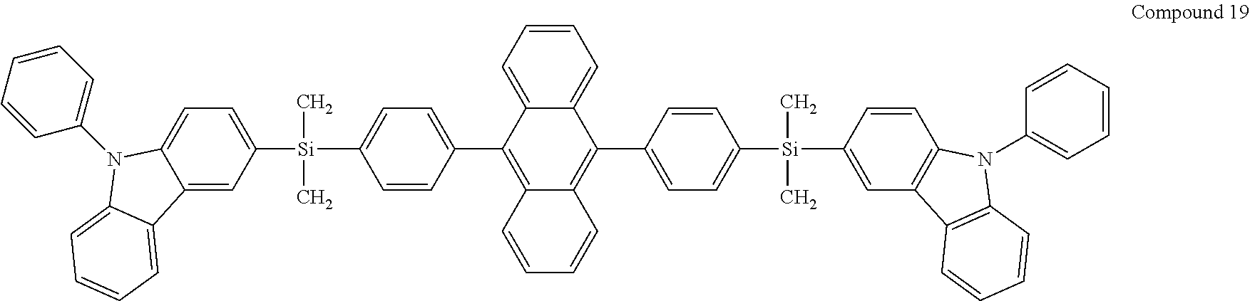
C1=C2C(=CC=C1[Si](C1=CC=C(C3=C4C(=C(C5=CC=C([Si](C6=CC7=C(C=C6)N(C6=CC=CC=C6)C6=C7C=CC=C6)(C)C)C=C5)C5=CC=CC=C35)C=CC=C4)C=C1)(C)C)N(C1=CC=CC=C1)C1=CC=CC=C21
